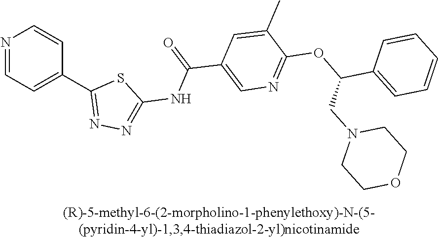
N1=CC=C(C2=NN=C(NC(C3=CN=C(OC(CN4CCOCC4)C4=CC=CC=C4)C(C)=C3)=O)S2)C=C1
